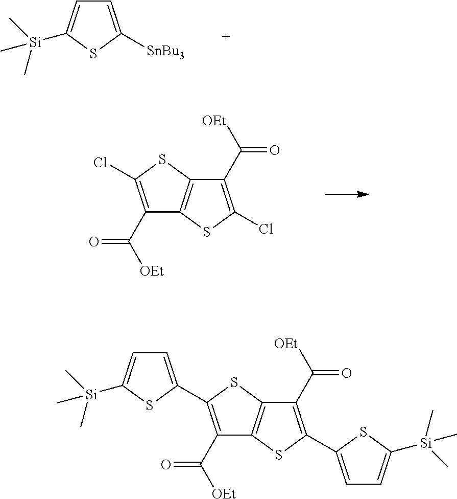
C1=C([SnBu3])SC([Si](C)(C)C)=C1.C1(C(=O)[OEt])=C(Cl)SC2=C1SC(Cl)=C2C(=O)[OEt].C1(C(=O)[OEt])=C(C2=CC=C([Si](C)(C)C)S2)SC2=C1SC(C1=CC=C([Si](C)(C)C)S1)=C2C(=O)[OEt]
